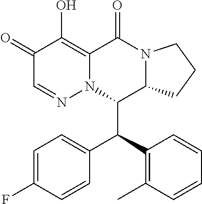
C1=C(F)C=CC(C(C2=C(C)C=CC=C2)C2C3N(C(=O)C4=C(O)C(=O)C=NN24)CCC3)=C1
